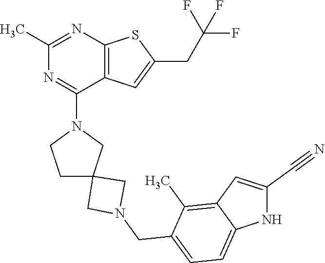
C12=C(C=C(CC(F)(F)F)S1)C(N1CC3(CC1)CN(CC1=CC=C4C(=C1C)C=C(C#N)N4)C3)=NC(C)=N2
